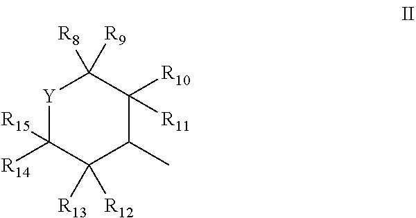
[Y]1C([R14])([R15])C([R13])([R12])C(C)C([R10])([R11])C1([R9])[R8]
